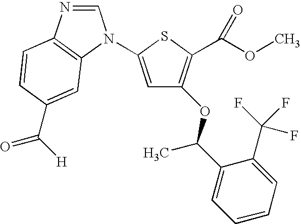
C1=C(N2C=NC3=C2C=C(C([H])=O)C=C3)SC(C(=O)OC)=C1OC(C1=CC=CC=C1C(F)(F)F)C
